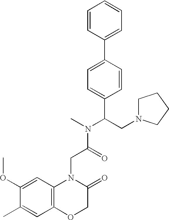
C12=C(C=C(OC)C(C)=C1)N(CC(N(C)C(C1=CC=C(C3=CC=CC=C3)C=C1)CN1CCCC1)=O)C(=O)CO2
